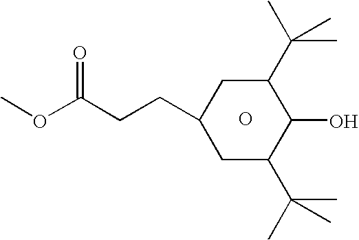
C1(C(C)(C)C)C(O)C(C(C)(C)C)CC(CCC(OC)=O)C1.O
